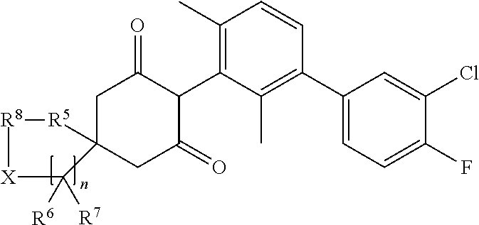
C1C2(CC(=O)C(C3=C(C)C=CC(C4=CC=C(F)C(Cl)=C4)=C3C)C1=O)[R5][R8][X]C2([R6])[R7]
